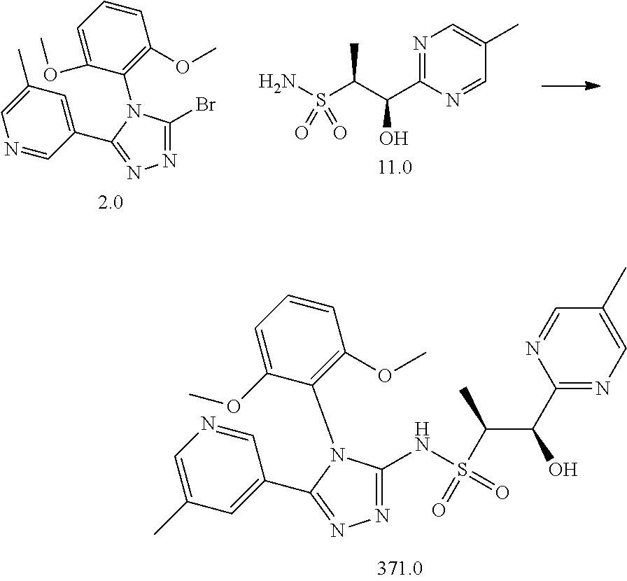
C1=C(OC)C(N2C(NS(C(C(O)C3=NC=C(C)C=N3)C)(=O)=O)=NN=C2C2=CC(C)=CN=C2)=C(OC)C=C1.C1=C(OC)C(N2C(Br)=NN=C2C2=CC(C)=CN=C2)=C(OC)C=C1.N1=C(C(O)C(C)S(N)(=O)=O)N=CC(C)=C1
